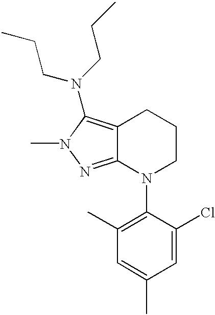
C1(C)=C(N2CCCC3=C(N(CCC)CCC)N(C)N=C23)C(Cl)=CC(C)=C1
